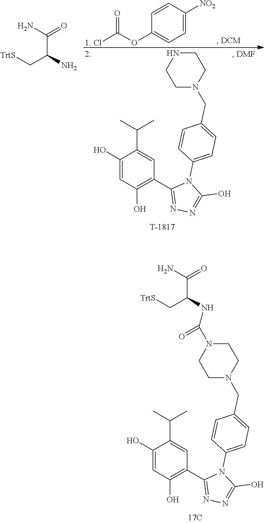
C1N(C(NC(C[TrtS])C(N)=O)=O)CCN(CC2=CC=C(N3C(C4=C(O)C=C(O)C(C(C)C)=C4)=NN=C3O)C=C2)C1.[1. Cl]C(OC1=CC=C([NO2])C=C1)=O.C1NCCN(CC2=CC=C(N3C(C4=C(O)C=C(O)C(C(C)C)=C4)=NN=C3O)C=C2)C1.[TrtS]CC(C(N)=O)N
